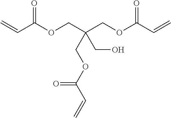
C=CC(OCC(COC(=O)C=C)(COC(=O)C=C)CO)=O
